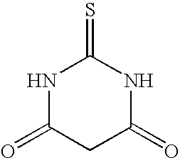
N1C(=O)CC(=O)NC1=S
